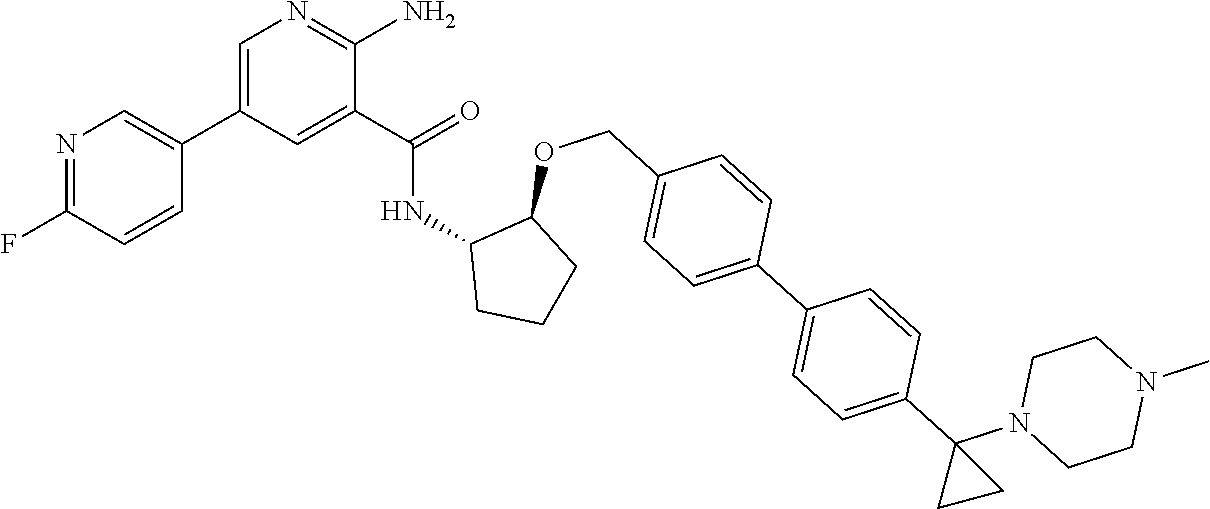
C1=C(C2=CN=C(F)C=C2)C=C(C(=O)NC2CCCC2OCC2=CC=C(C3=CC=C(C4(N5CCN(C)CC5)CC4)C=C3)C=C2)C(N)=N1
